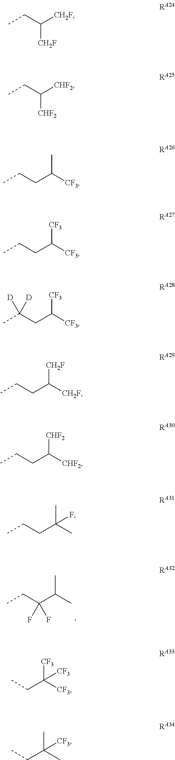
CC(C(CC)(F)F)C.[CH2F]C(CC)[CH2F].[CHF2]C(CC)[CHF2].CC(CCC)[CF3].[CF3]C(CCC)[CF3].[CF3]C(CC(C)([D])[D])[CF3].[CH2F]C(CCC)[CH2F].[CHF2]C(CCC)[CHF2].CC(CCC)(C)F.[CF3]C(CC)([CF3])[CF3].CC(CC)(C)[CF3]
